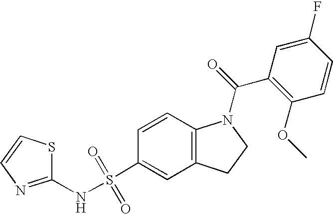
C1(NS(C2=CC3=C(C=C2)N(C(=O)C2=C(OC)C=CC(F)=C2)CC3)(=O)=O)=NC=CS1
